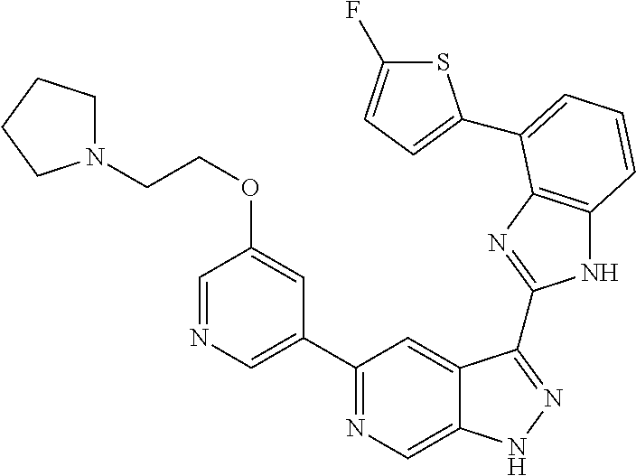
C1(C2=NC=C3C(=C2)C(C2=NC4=C(N2)C=CC=C4C2=CC=C(F)S2)=NN3)=CN=CC(OCCN2CCCC2)=C1
